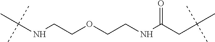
C(NCCOCCNC(CC(C)(C)C)=O)(C)(C)C
